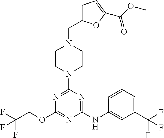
C1CN(CC2=CC=C(C(OC)=O)O2)CCN1C1=NC(OCC(F)(F)F)=NC(NC2=CC(C(F)(F)F)=CC=C2)=N1
